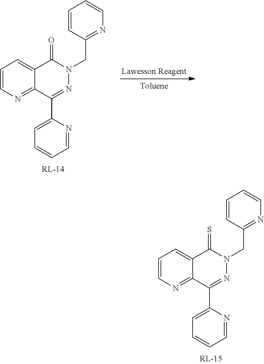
C1=CN=C2C(=C1)C(=O)N(CC1=NC=CC=C1)N=C2C1=CC=CC=N1.C1=CN=C2C(=C1)C(=S)N(CC1=NC=CC=C1)N=C2C1=CC=CC=N1
